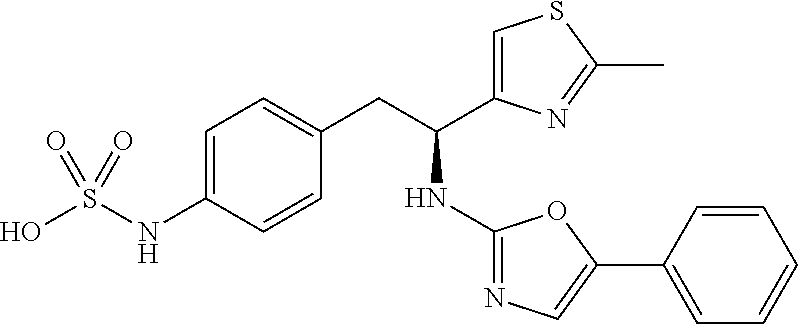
C1=C(NS(O)(=O)=O)C=CC(CC(NC2=NC=C(C3=CC=CC=C3)O2)C2=CSC(C)=N2)=C1
